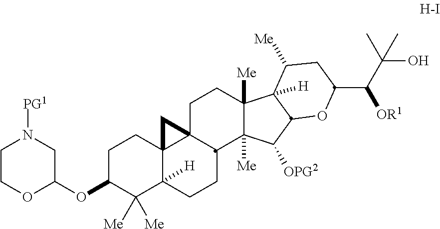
C1C(OC2CN([PG1])CCO2)C([Me])([Me])C2([H])C3(C1)C1(C(CC2)C2([Me])C([Me])(CC1)C1([H])C(C2[OPG2])OC(C(C(C)(O)C)[OR1])CC1[Me])C3
